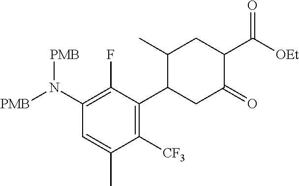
C1(N([PMB])[PMB])=C(F)C(C2CC(=O)C(C([OEt])=O)CC2C)=C([CF3])C(C)=C1
